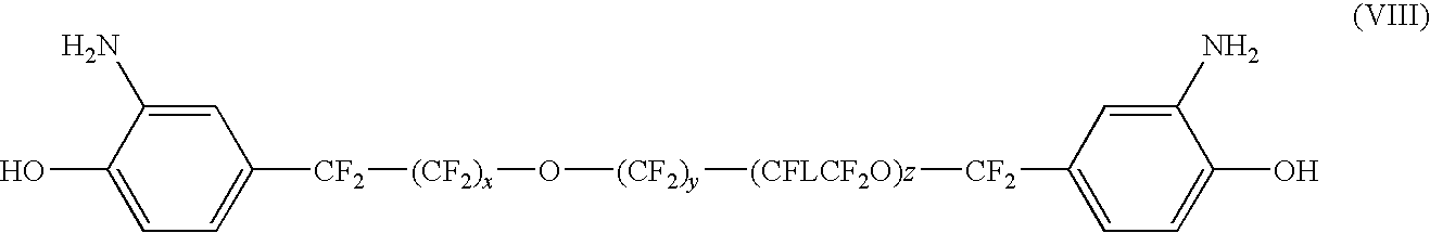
C1=C(N)C(O)=CC=C1[CF2][(CF2)x]O[(CF2)y][(CFLCF2O)z][CF2]C1=CC=C(O)C(N)=C1
